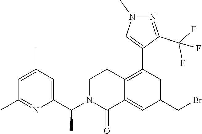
C1(C(N2C(=O)C3=CC(CBr)=CC(C4=CN(C)N=C4C(F)(F)F)=C3CC2)C)=CC(C)=CC(C)=N1
